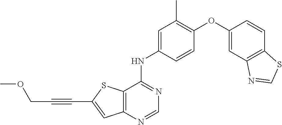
C12=C(C(NC3=CC(C)=C(OC4=CC5=C(C=C4)SC=N5)C=C3)=NC=N1)SC(C#CCOC)=C2
